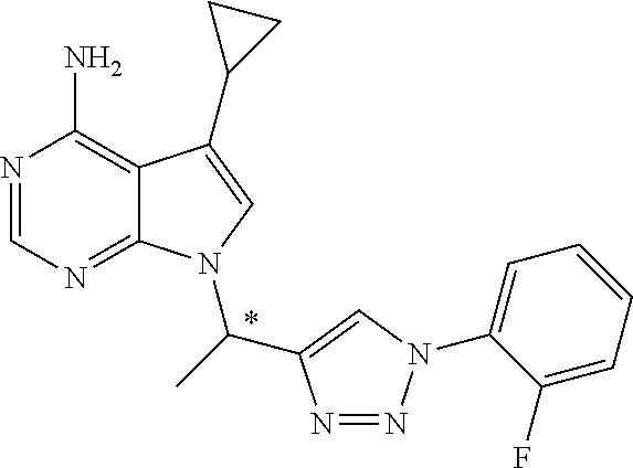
N1=CN=C2C(=C1N)C(C1CC1)=CN2C(C)C1=CN(C2=CC=CC=C2F)N=N1
